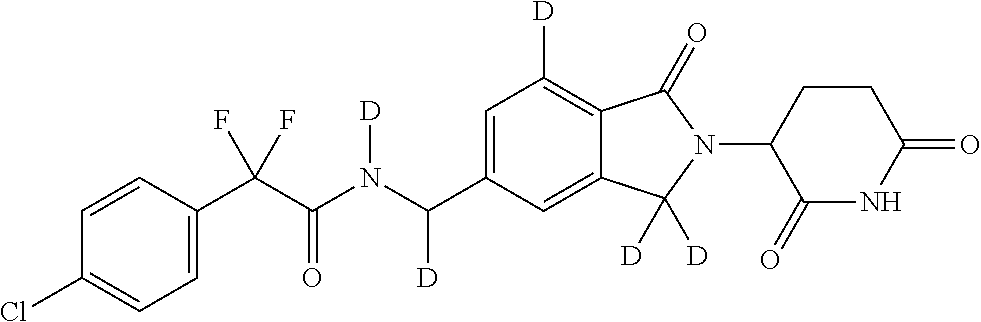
C1=CC(C(C(N(C(C2=CC([D])=C3C(=C2)C([D])([D])N(C2C(=O)NC(=O)CC2)C3=O)[D])[D])=O)(F)F)=CC=C1Cl
